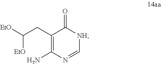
[EtO]C(CC1=C(N)N=C[NH]C1=O)[EtO]
